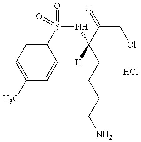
C1(C)=CC=C(S(=O)(=O)NC(C(=O)CCl)([H])CCCCN)C=C1.Cl
